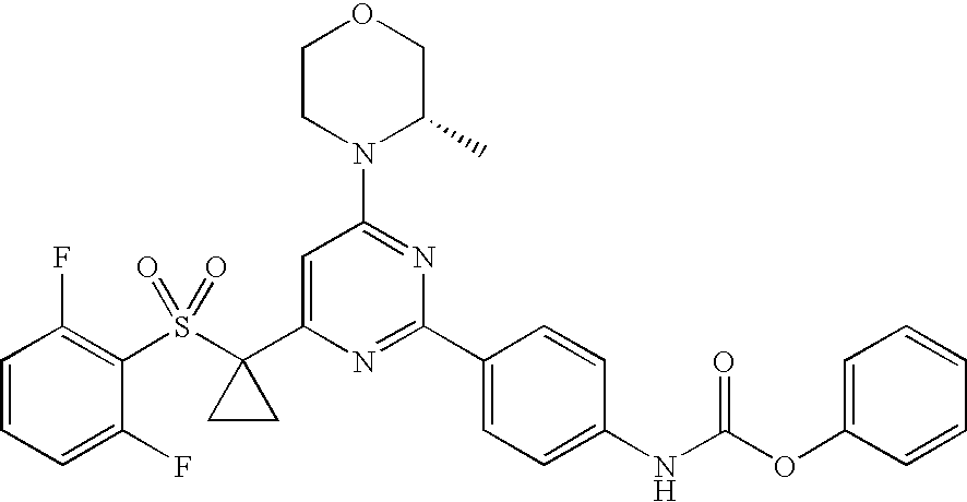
C1=CC=C(F)C(S(C2(C3=CC(N4C(C)COCC4)=NC(C4=CC=C(NC(OC5=CC=CC=C5)=O)C=C4)=N3)CC2)(=O)=O)=C1F
